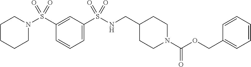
C1CCCN(S(C2=CC(S(NCC3CCN(C(=O)OCC4=CC=CC=C4)CC3)(=O)=O)=CC=C2)(=O)=O)C1
